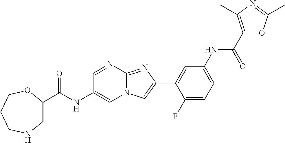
C1=NC2=NC(C3=CC(NC(C4=C(C)N=C(C)O4)=O)=CC=C3F)=CN2C=C1NC(=O)C1CNCCCO1
